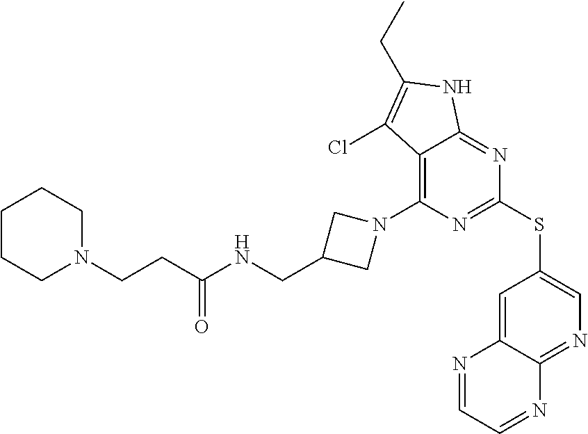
C1CCN(CCC(NCC2CN(C3=C4C(=NC(SC5=CN=C6C(=C5)N=CC=N6)=N3)NC(CC)=C4Cl)C2)=O)CC1
